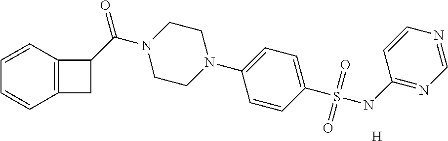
C12=C(C=CC=C1)C(C(N1CCN(C3=CC=C(S(NC4=NC=NC=C4)(=O)=O)C=C3)CC1)=O)C2.[H]
